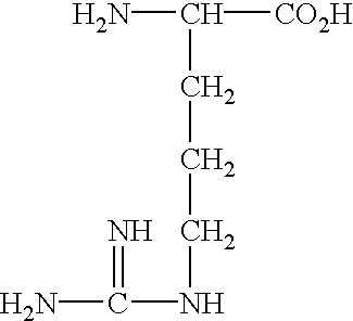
NC(NCCCC([CO2H])N)=N
